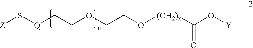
[Z]S[Q]CCOCCO[(CH2)x]C(O[Y])=O
